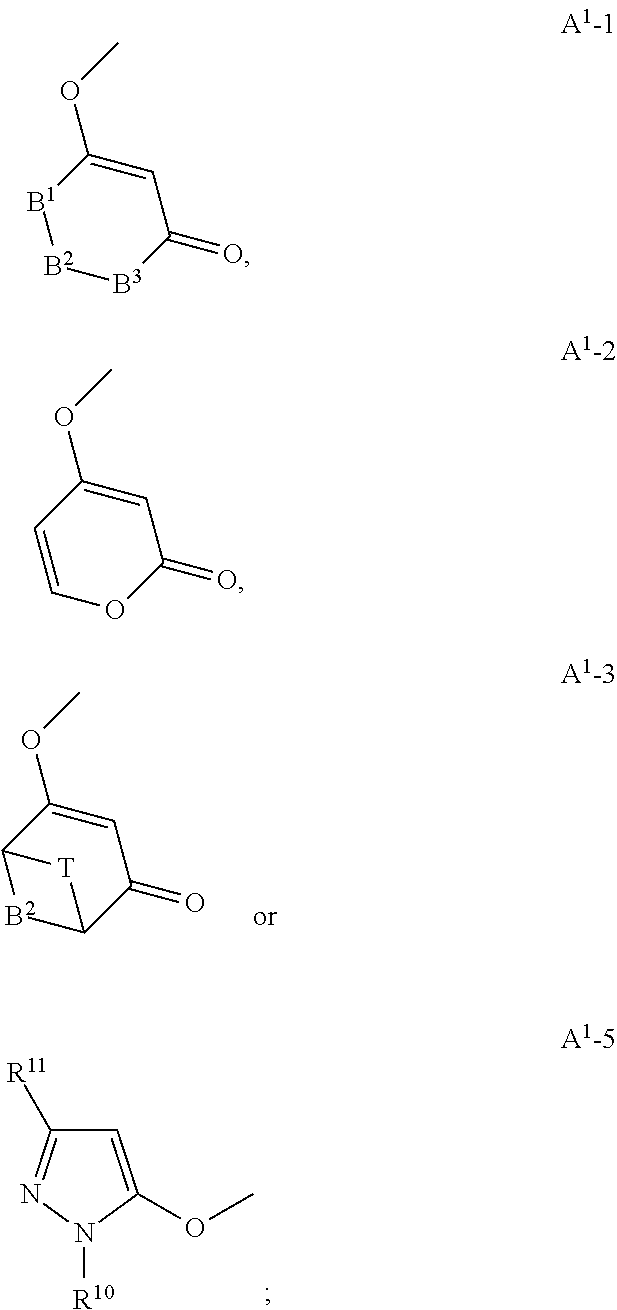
C12[B2]C(C(=O)C=C1OC)[T]2.C1=C(OC)N([R10])N=C1[R11].[B1]1[B2][B3]C(=O)C=C1OC.C1=COC(=O)C=C1OC
